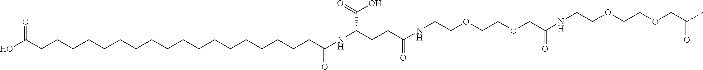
OC(CCCCCCCCCCCCCCCCCCC(=O)NC(C(=O)O)CCC(NCCOCCOCC(=O)NCCOCCOCC(C)=O)=O)=O
